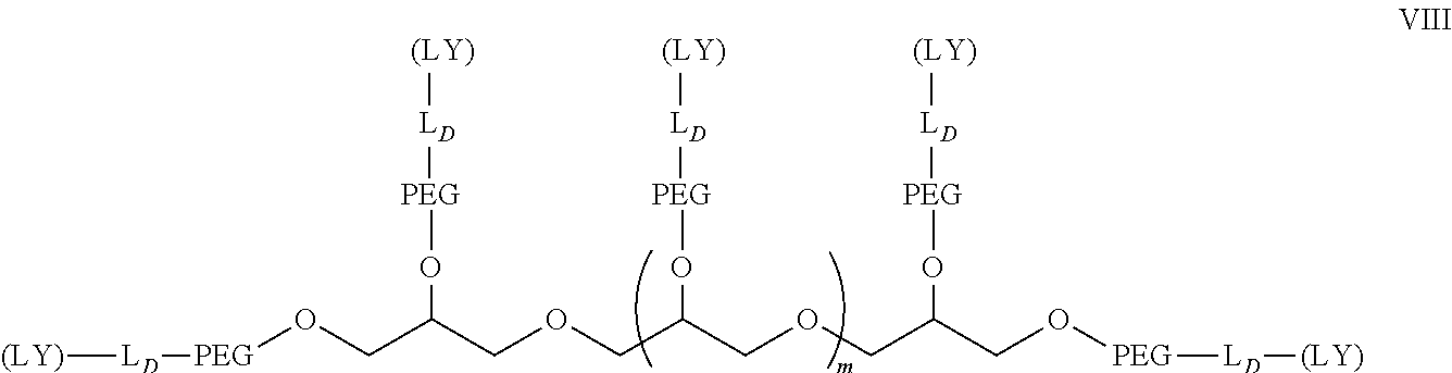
[LD]([PEG]OCC(COCC(COCC(CO[PEG][LD][(LY)])O[PEG][LD][(LY)])O[PEG][LD][(LY)])O[PEG][LD][(LY)])[(LY)]
